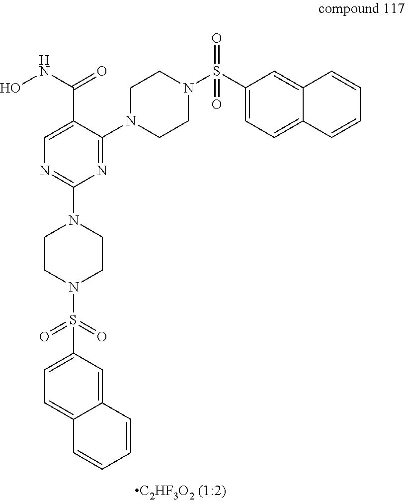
C1=C(C(NO)=O)C(N2CCN(S(C3=CC=C4C(=C3)C=CC=C4)(=O)=O)CC2)=NC(N2CCN(S(C3=CC=C4C(=C3)C=CC=C4)(=O)=O)CC2)=N1
